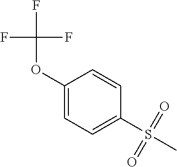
C1(S(C)(=O)=O)=CC=C(OC(F)(F)F)C=C1
